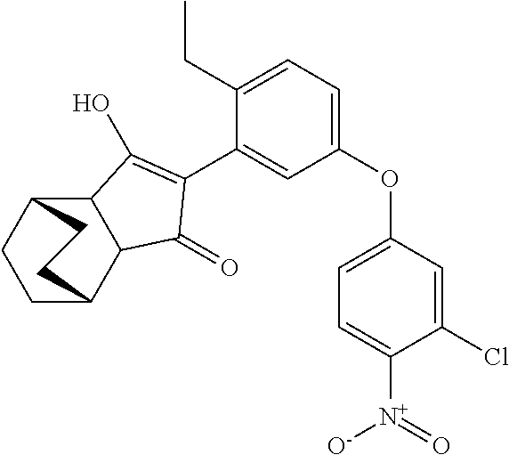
C12C(C3CCC1CC3)C(=O)C(C1=CC(OC3=CC=C([N+](=O)[O-])C(Cl)=C3)=CC=C1CC)=C2O
